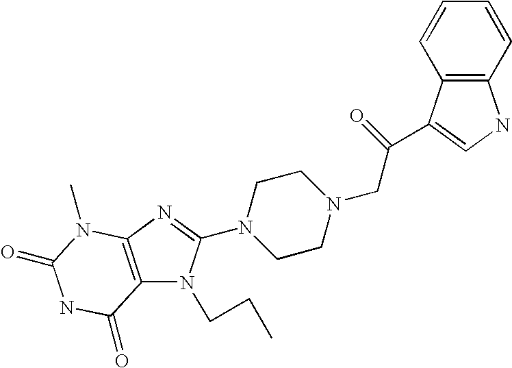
C12=C(N=C(N3CCN(CC(C4=CNC5=C4C=CC=C5)=O)CC3)N1CCC)N(C)C(=O)NC2=O
